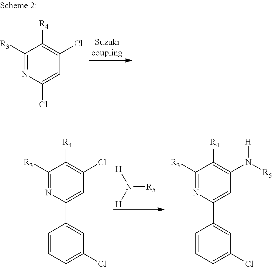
C1([R3])=NC(Cl)=CC(Cl)=C1[R4].[H]N([H])[R5].C1([R3])=NC(C2=CC(Cl)=CC=C2)=CC(Cl)=C1[R4].C1([R3])=NC(C2=CC(Cl)=CC=C2)=CC(N([R5])[H])=C1[R4]
